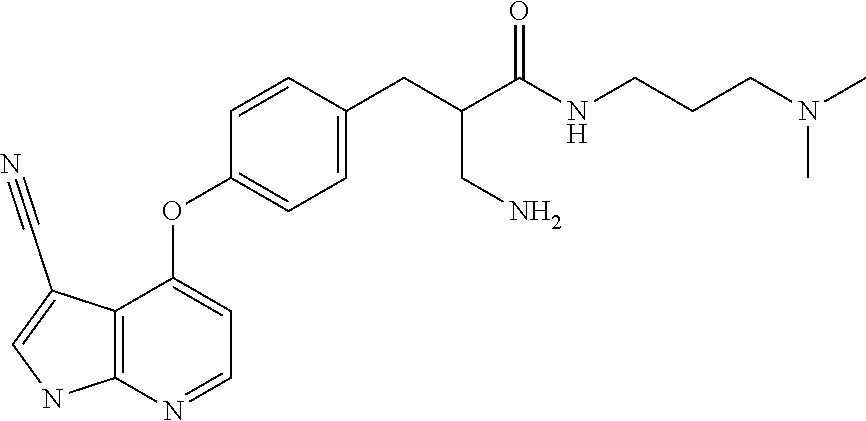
C12=C(N=CC=C1OC1=CC=C(CC(CN)C(NCCCN(C)C)=O)C=C1)NC=C2C#N
